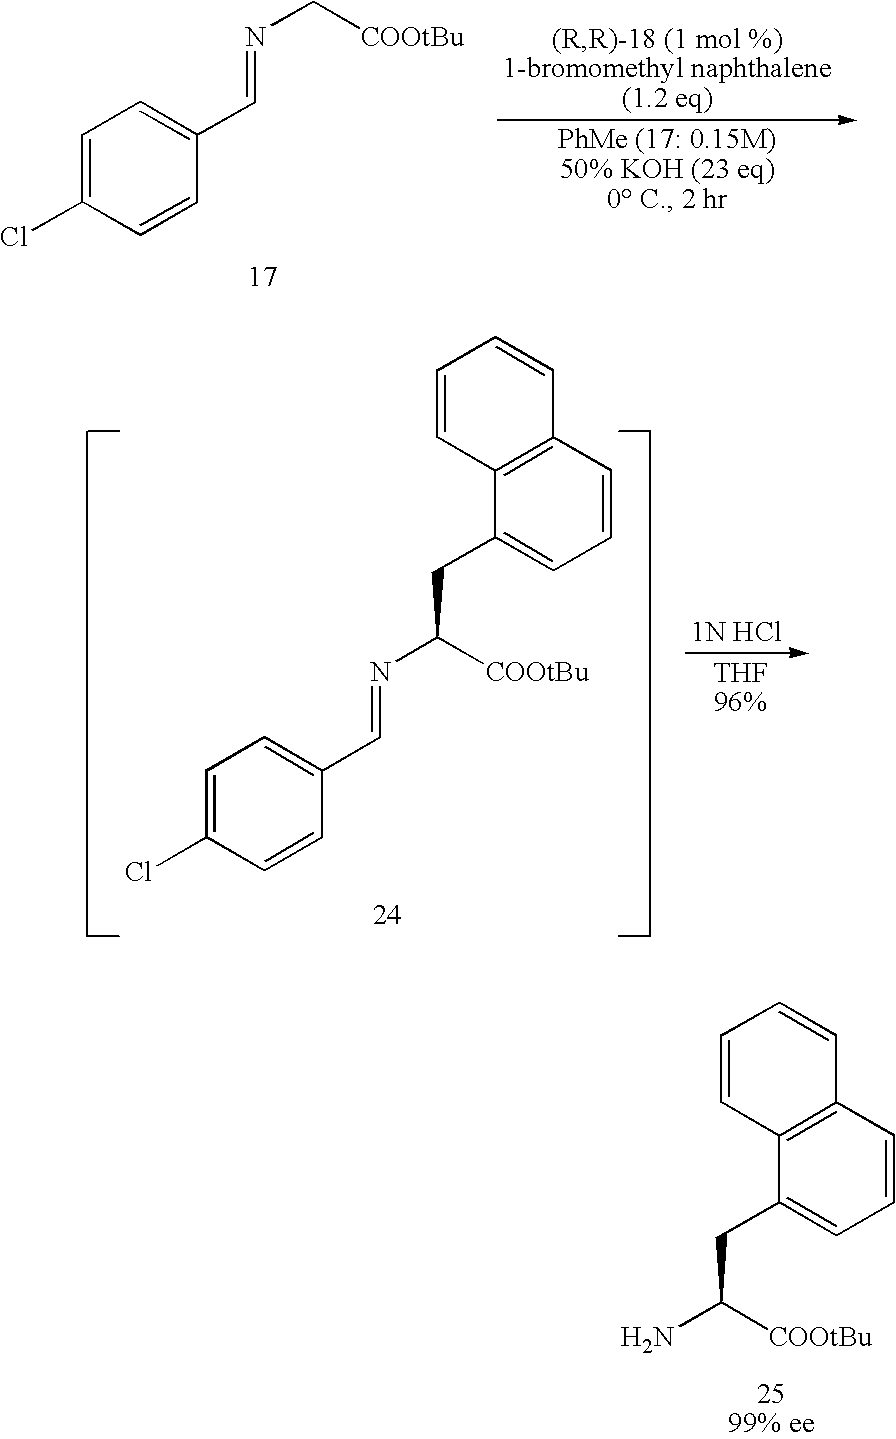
C1=C(Cl)C=CC(C=NC[COOtBu])=C1.NC([COOtBu])CC1=CC=CC2=C1C=CC=C2.C1=C(Cl)C=CC(C=NC([COOtBu])CC2=CC=CC3=C2C=CC=C3)=C1
